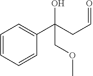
C1=CC=CC(C(CC=O)(O)COC)=C1
